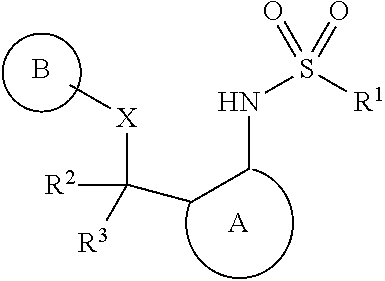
B.N(S([R1])(=O)=O)CCC([R2])([R3])[X]C.[A]
